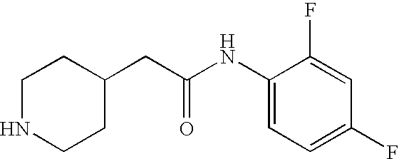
N1CCC(CC(=O)NC2=CC=C(F)C=C2F)CC1
